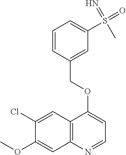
C12=C(N=CC=C1OCC1=CC(S(=O)(=N)C)=CC=C1)C=C(OC)C(Cl)=C2
